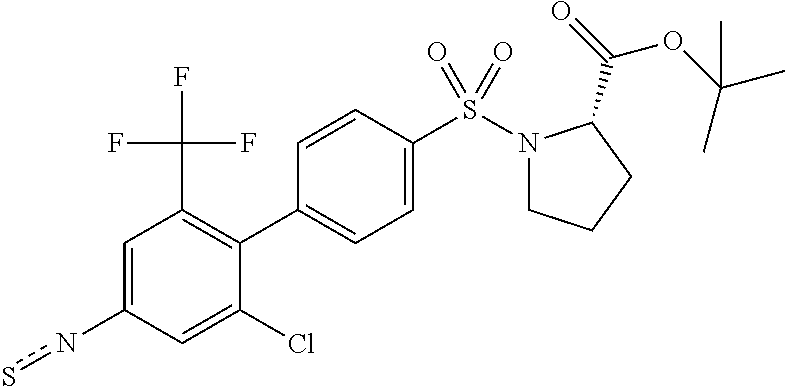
C1=CC(S(N2CCCC2C(=O)OC(C)(C)C)(=O)=O)=CC=C1C1=C(C(F)(F)F)C=C(ns)C=C1Cl
